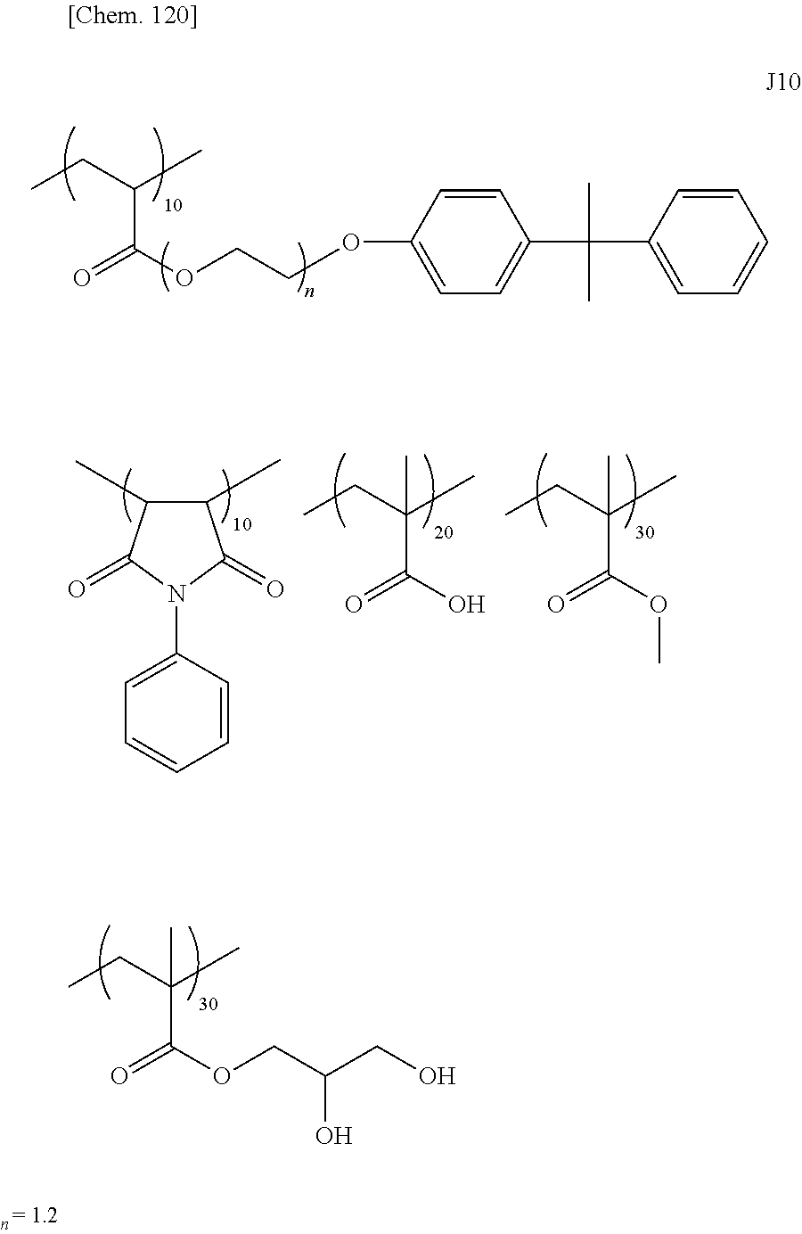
C(C(=O)OCCOC1=CC=C(C(C)(C)C2=CC=CC=C2)C=C1)(C)CC.C(C(=O)OCC(CO)O)(C)(CC)C.C1=CC(N2C(=O)C(C)C(C)C2=O)=CC=C1.C(C(=O)O)(C)(CC)C.C(C(=O)OC)(C)(CC)C
